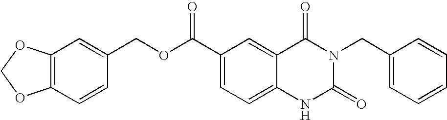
C12=C(C=CC(COC(C3=CC=C4C(=C3)C(=O)N(CC3=CC=CC=C3)C(=O)N4)=O)=C1)OCO2
